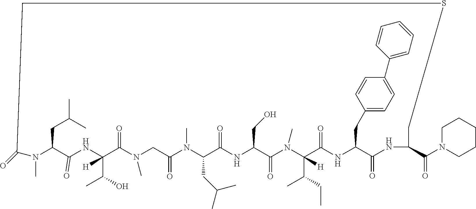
N1(C)C(CC(C)C)C(=O)NC(C(O)C)([H])C(=O)N(C)CC(=O)N(C)C(CC(C)C)C(=O)NC(CO)C(=O)N(C)C(C(CC)C)([H])C(=O)NC(CC2=CC=C(C3=CC=CC=C3)C=C2)C(=O)NC(C(N2CCCCC2)=O)CSCC1=O
